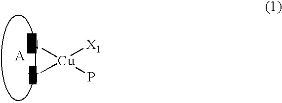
N[Cu](N)([X1])P
